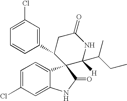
C1(C2CC(=O)NC([H])(C(C)CC)C23C2=CC=C(Cl)C=C2NC3=O)=CC(Cl)=CC=C1
